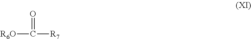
[R6O]C([R7])=O
